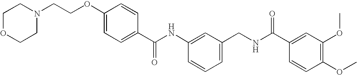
C1OCCN(CCOC2=CC=C(C(NC3=CC(CNC(C4=CC(OC)=C(OC)C=C4)=O)=CC=C3)=O)C=C2)C1
